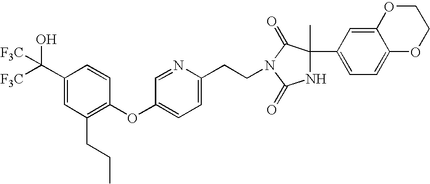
C1(C([F3C])([F3C])O)=CC(CCC)=C(OC2=CC=C(CCN3C(=O)C(C4=CC=C5C(=C4)OCCO5)(C)NC3=O)N=C2)C=C1
